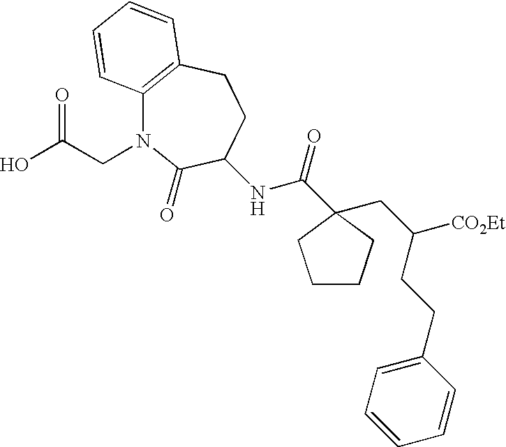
OC(CN1C2=C(CCC(NC(C3(CC([CO2Et])CCC4=CC=CC=C4)CCCC3)=O)C1=O)C=CC=C2)=O
